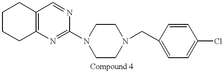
C1CC2=C(CC1)C=NC(N1CCN(CC3=CC=C(Cl)C=C3)CC1)=N2
